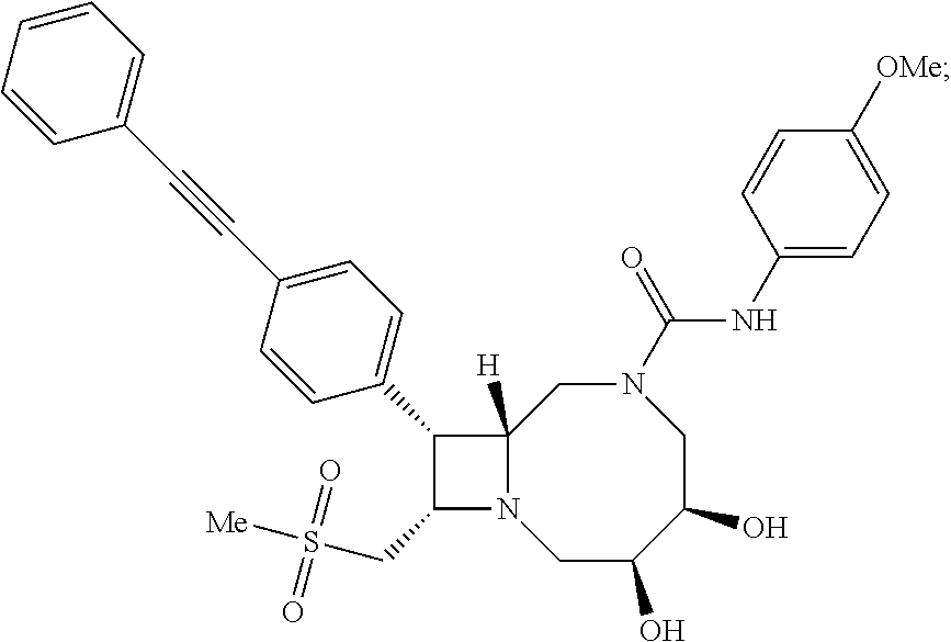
C12([H])N(CC(O)C(O)CN(C(=O)NC3=CC=C([OMe])C=C3)C1)C(CS([Me])(=O)=O)C2C1=CC=C(C#CC2=CC=CC=C2)C=C1
